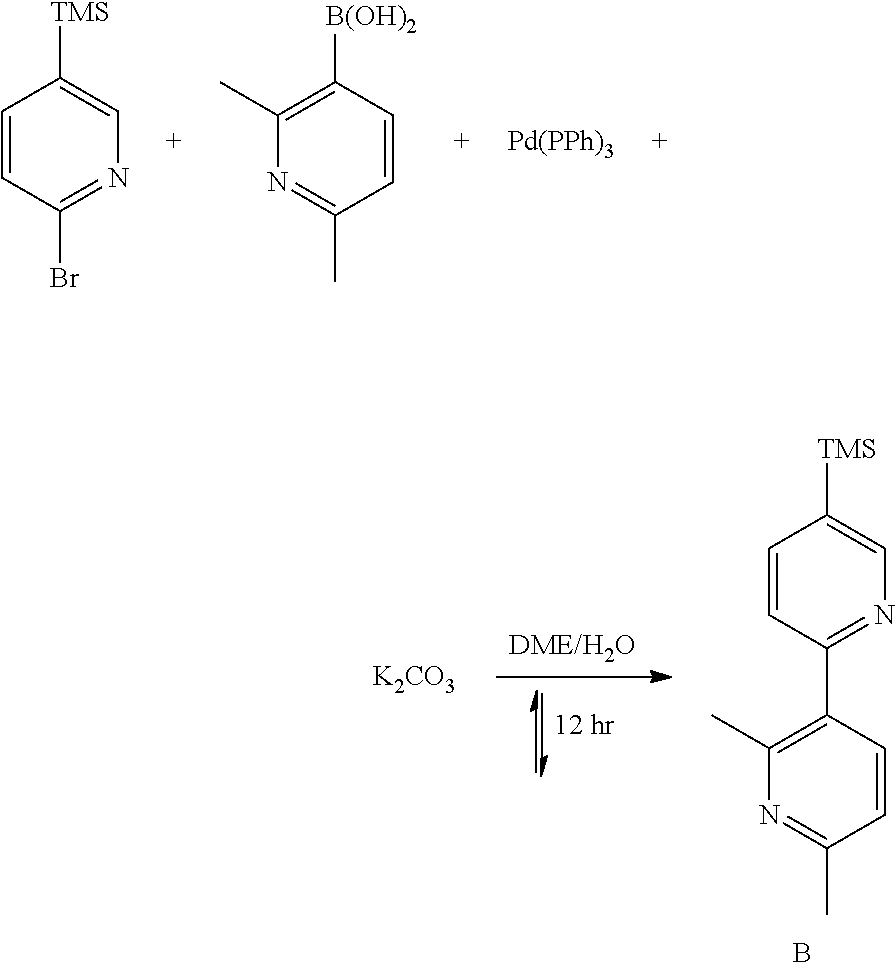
C1=CC(Br)=NC=C1[TMS].[Pd(PPh)3].C1=CC(C)=NC(C)=C1[B(OH)2].C1=CC(C2=C(C)N=C(C)C=C2)=NC=C1[TMS].B.[K2CO3]
